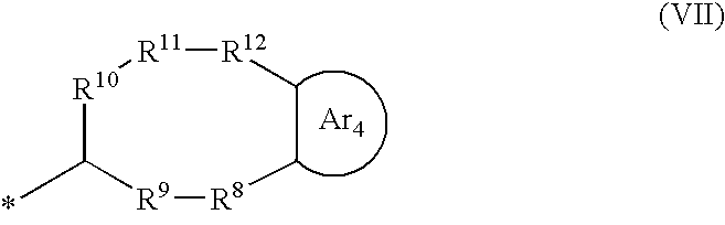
C1C[R8][R9]C(C)[R10][R11][R12]1.[Ar4]
